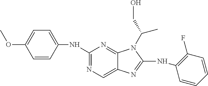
C1(NC2=C(F)C=CC=C2)=NC2=CN=C(NC3=CC=C(OC)C=C3)N=C2N1C(CO)C
